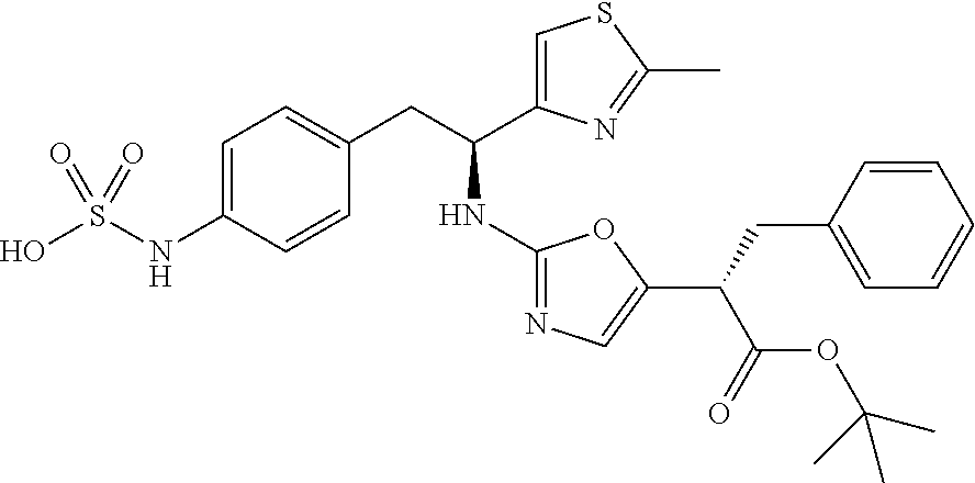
C1=C(NS(O)(=O)=O)C=CC(CC(NC2=NC=C(C(CC3=CC=CC=C3)C(=O)OC(C)(C)C)O2)C2=CSC(C)=N2)=C1
